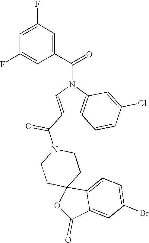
C1CN(C(C2=CN(C(C3=CC(F)=CC(F)=C3)=O)C3=C2C=CC(Cl)=C3)=O)CCC12C1=CC=C(Br)C=C1C(=O)O2
